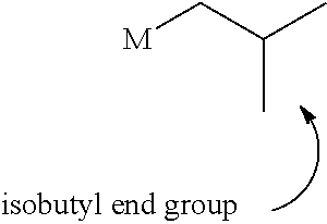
[M]CC(C)C
